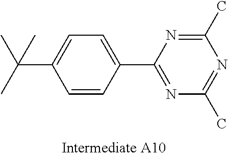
C1(C(C)(C)C)=CC=C(C2=NC(C)=NC(C)=N2)C=C1
